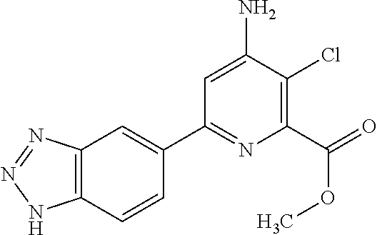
C1(C2=CC3=C(C=C2)NN=N3)=NC(C(OC)=O)=C(Cl)C(N)=C1
